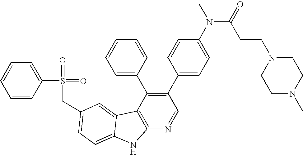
C(C1=CC=C2C(=C1)C1=C(N=CC(C3=CC=C(N(C(=O)CCN4CCN(C)CC4)C)C=C3)=C1C1=CC=CC=C1)N2)S(=O)(=O)C1=CC=CC=C1
